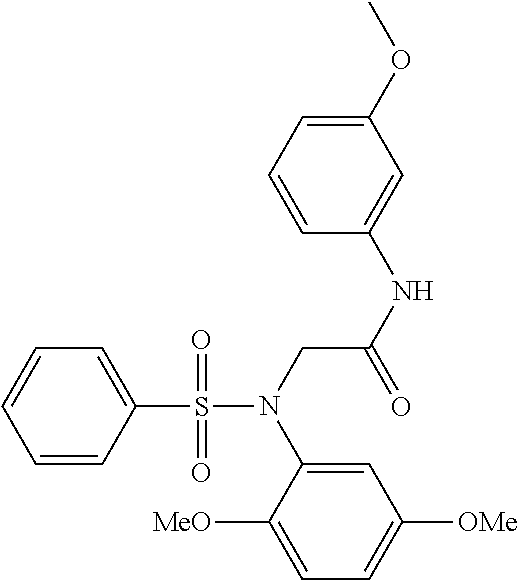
C1=CC(S(N(CC(NC2=CC(OC)=CC=C2)=O)C2=CC([OMe])=CC=C2[MeO])(=O)=O)=CC=C1
